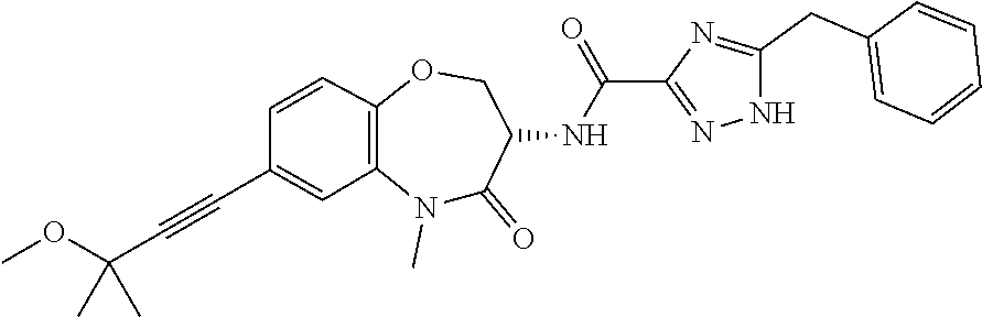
C1=CC2=C(N(C)C(=O)C(NC(C3=NNC(CC4=CC=CC=C4)=N3)=O)CO2)C=C1C#CC(OC)(C)C
